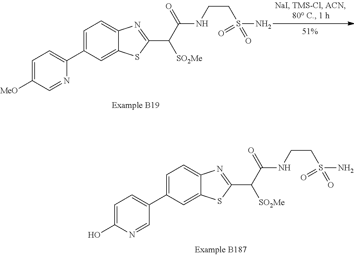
C1=C([MeO])C=NC(C2=CC=C3C(=C2)SC(C(C(=O)NCCS(=O)(N)=O)[SO2Me])=N3)=C1.C1=C(O)N=CC(C2=CC=C3C(=C2)SC(C(C(=O)NCCS(=O)(N)=O)[SO2Me])=N3)=C1
